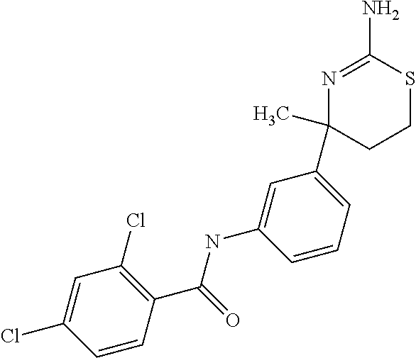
N(C1=CC(C2(C)CCSC(N)=N2)=CC=C1)C(C1=C(Cl)C=C(Cl)C=C1)=O
